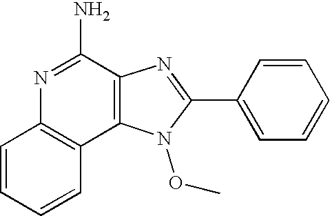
C1=CC=CC2=C1N=C(N)C1=C2N(OC)C(C2=CC=CC=C2)=N1
